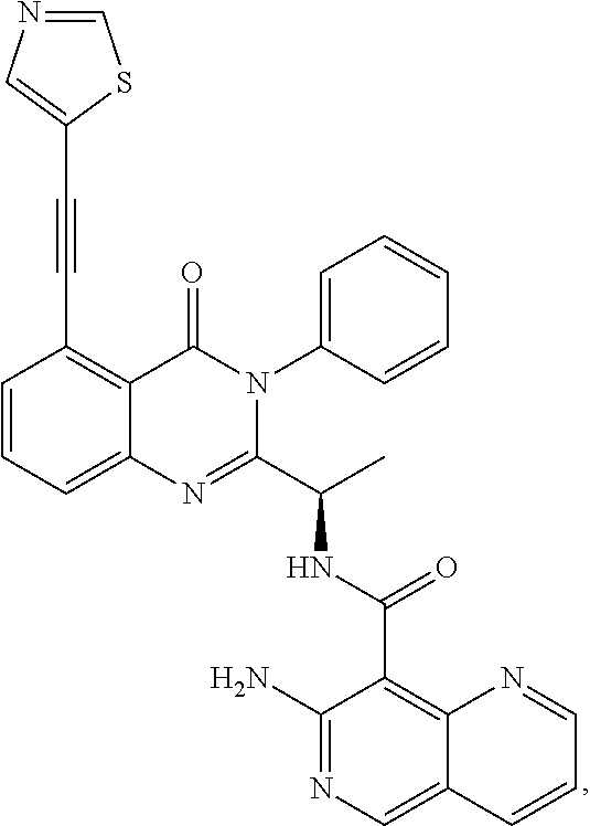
C(C1=C2C(=CC=C1)N=C(C(C)NC(C1=C3C(=CN=C1N)C=CC=N3)=O)N(C1=CC=CC=C1)C2=O)#CC1=CN=CS1
